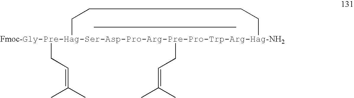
[Fmoc-Gly-Pre-Hag-Ser-Asp-Pro-Arg-Pre-Pro-Trp-Arg-Hag-NH2]1(CC=C(C)C)(CC=C(C)C)CC=CC1
